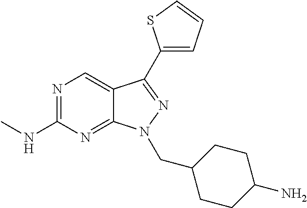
N1=C(NC)N=C2C(=C1)C(C1=CC=CS1)=NN2CC1CCC(N)CC1
